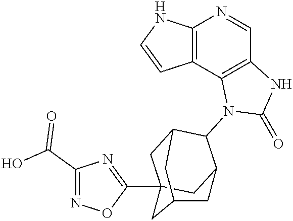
C12=C(C3=C(C=N1)NC(=O)N3C1C3CC4(C5=NC(C(O)=O)=NO5)CC1CC(C4)C3)C=CN2
